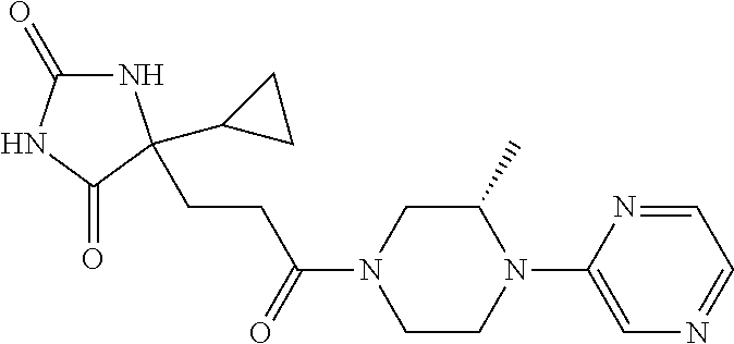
N1C(=O)NC(=O)C1(C1CC1)CCC(N1CCN(C2=CN=CC=N2)C(C)C1)=O
